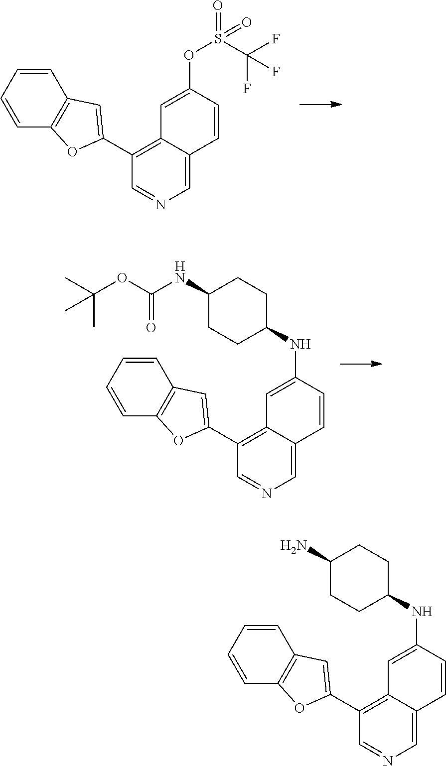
C1=CC=CC2=C1C=C(C1=C3C(=CN=C1)C=CC(OS(=O)(C(F)(F)F)=O)=C3)O2.C1=CC=CC2=C1C=C(C1=C3C(=CN=C1)C=CC(NC1CCC(NC(=O)OC(C)(C)C)CC1)=C3)O2.C1=CC=CC2=C1C=C(C1=C3C(=CN=C1)C=CC(NC1CCC(N)CC1)=C3)O2
